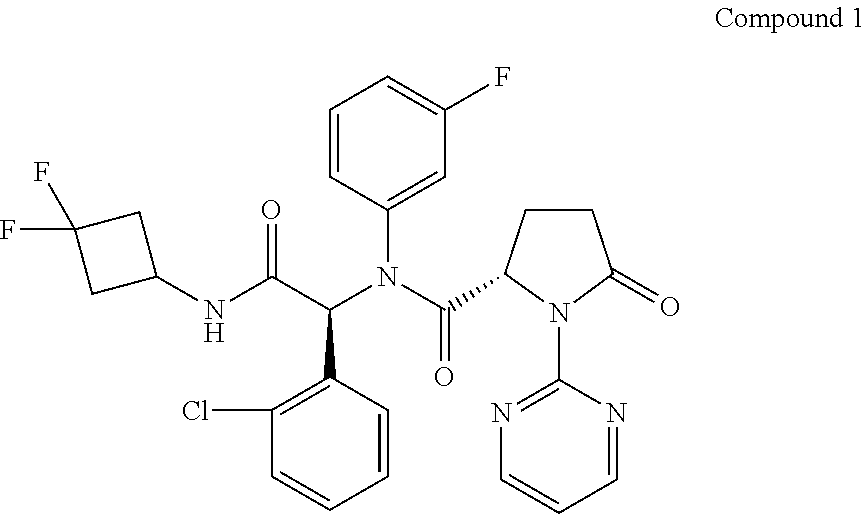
C1=CC(N(C(C(=O)NC2CC(F)(F)C2)C2=C(Cl)C=CC=C2)C(=O)C2N(C3=NC=CC=N3)C(=O)CC2)=CC(F)=C1
